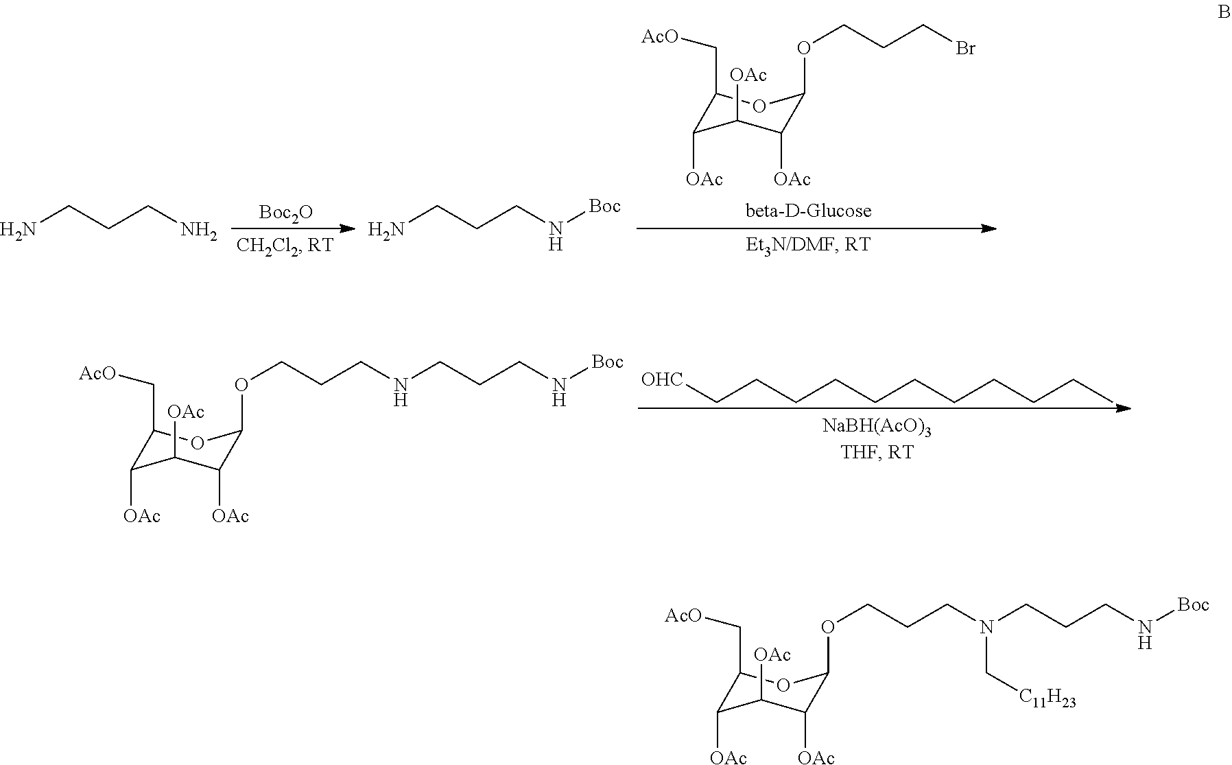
C1(C[AcO])C([OAc])C([OAc])C([OAc])C(OCCCNCCCN[Boc])O1.[OHC]CCCCCCCCCCC.C1(C[AcO])C([OAc])C([OAc])C([OAc])C(OCCCBr)O1.NCCCN.NCCCN[Boc].[Boc2O].C1(C[AcO])C([OAc])C([OAc])C([OAc])C(OCCCN(CCCN[Boc])C[C11H23])O1
